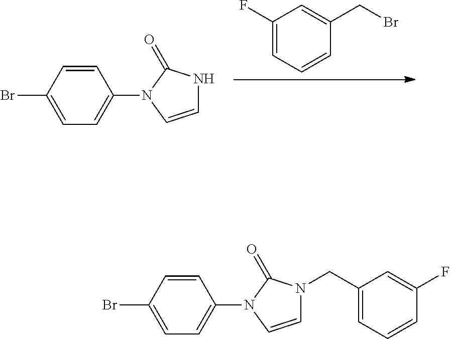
C1(F)=CC=CC(CBr)=C1.C1(N2C=CNC2=O)=CC=C(Br)C=C1.C1(N2C=CN(CC3=CC=CC(F)=C3)C2=O)=CC=C(Br)C=C1
